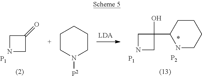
C1(=O)CNC1.[P1].OC1(C2NCCCC2)CNC1.[P1].[P2].C1CN([P2])CCC1
